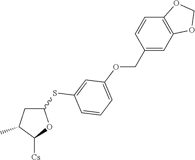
C1(SC2=CC(OCC3=CC4=C(C=C3)OCO4)=CC=C2)CC(C)C([Cs])O1
